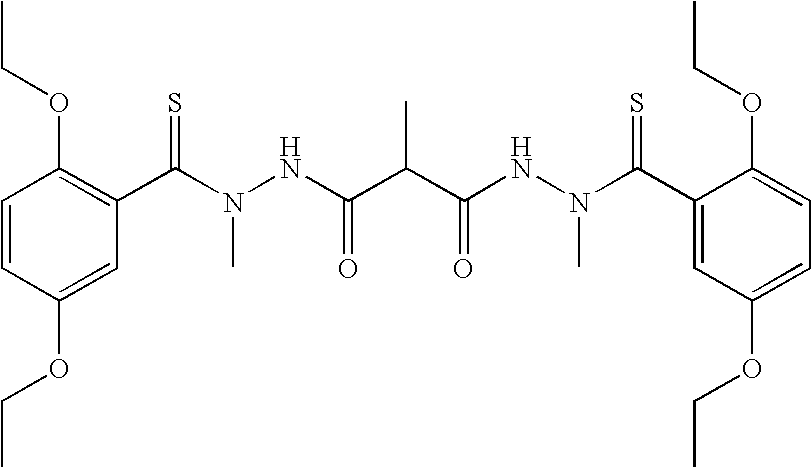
C1=CC(OCC)=CC(C(N(NC(C(C(NN(C(C2=CC(OCC)=CC=C2OCC)=S)C)=O)C)=O)C)=S)=C1OCC
